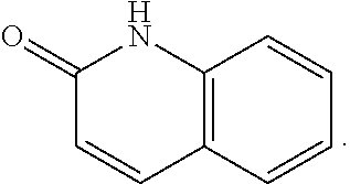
C12=C(C=CC=C1)C=CC(=O)N2
